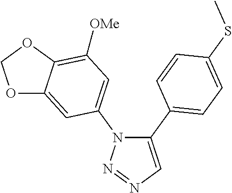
C1(C2=CC=C(SC)C=C2)=CN=NN1C1=CC([OMe])=C2C(=C1)OCO2
